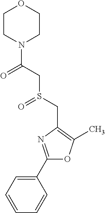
C1(C2=NC(CS(=O)CC(=O)N3CCOCC3)=C(C)O2)=CC=CC=C1
